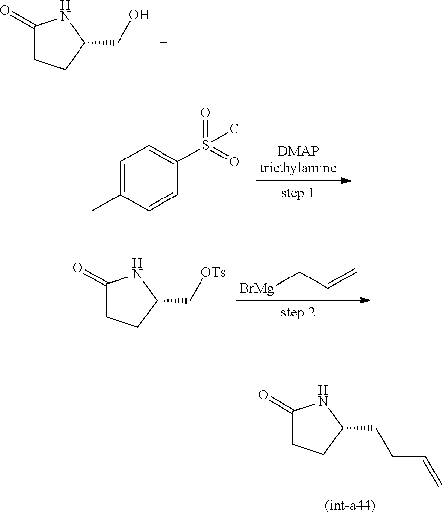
C1(=O)CCC(CO)N1.C1=C(C)C=CC(S(=O)(=O)Cl)=C1.C1(=O)CCC(C[OTs])N1.[BrMg]CC=C.C1(=O)CCC(CCC=C)N1
